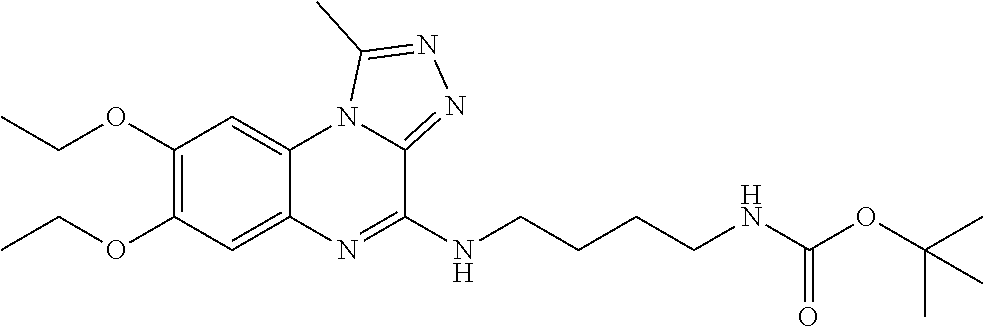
C1(OCC)=C(OCC)C=C2C(=C1)N1C(=NN=C1C)C(NCCCCNC(OC(C)(C)C)=O)=N2
